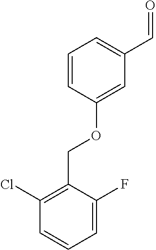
C1=CC(OCC2=C(Cl)C=CC=C2F)=CC(C=O)=C1
